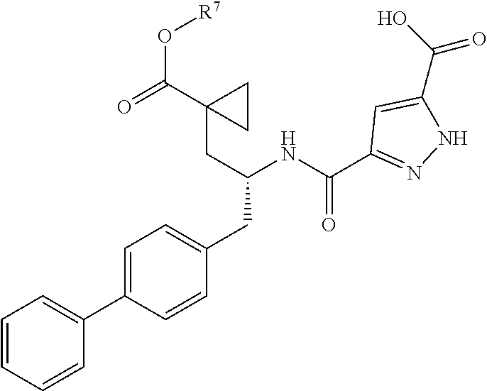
C1(C(NC(CC2(C(=O)O[R7])CC2)CC2=CC=C(C3=CC=CC=C3)C=C2)=O)=NNC(C(O)=O)=C1
